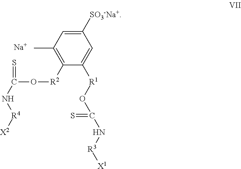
C1([SO3-Na+])=CC(C)=C([R2]OC(=S)N[R4][X2])C([R1]OC(N[R3][X1])=S)=C1.[Na]
